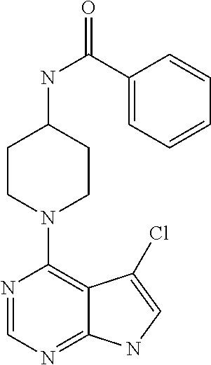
C1(N2CCC(NC(C3=CC=CC=C3)=O)CC2)=C2C(=NC=N1)NC=C2Cl
